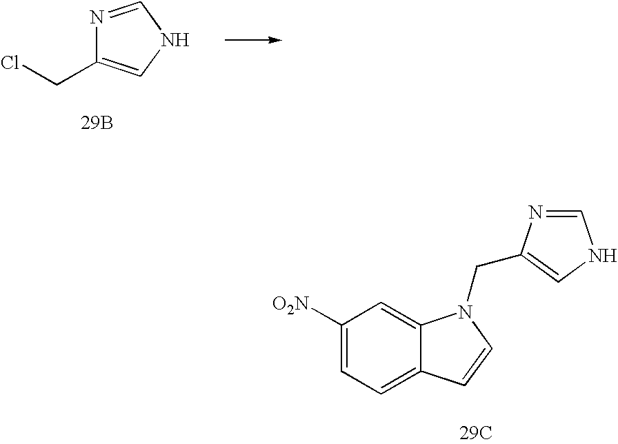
N1=CNC=C1CCl.[29B].C1([O2N])=CC=C2C(=C1)N(CC1=CNC=N1)C=C2.[29C]
